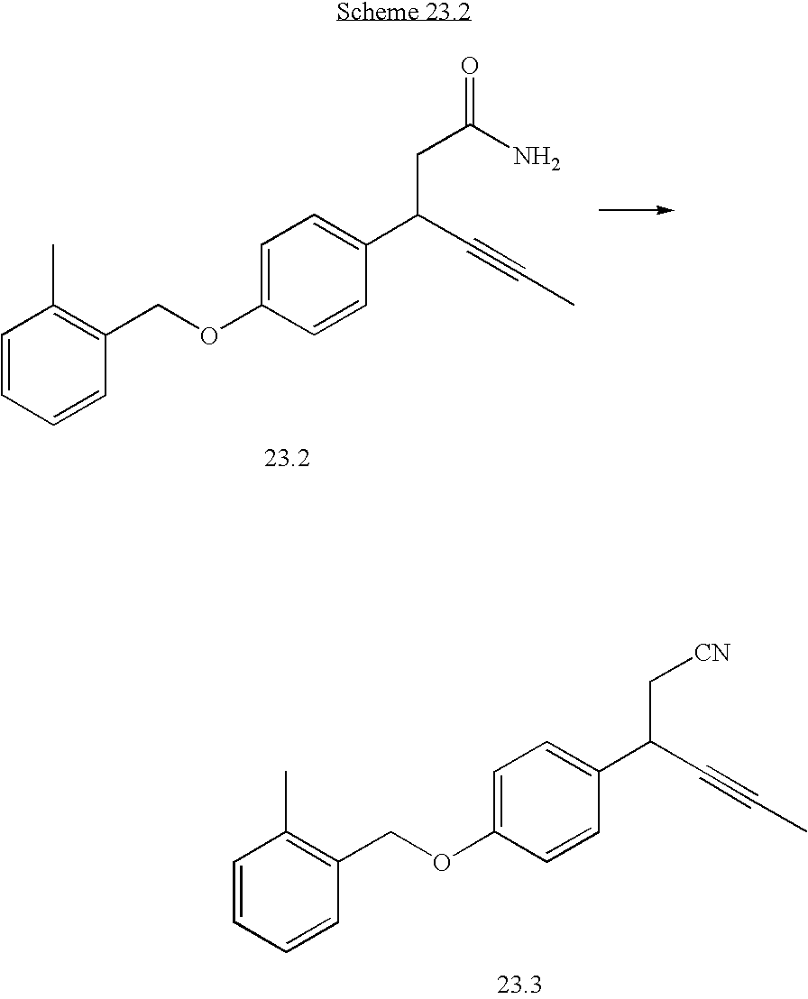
C1=CC=CC(COC2=CC=C(C(C#CC)CC(=O)N)C=C2)=C1C.C1=CC=CC(COC2=CC=C(C(C#CC)C[CN])C=C2)=C1C
